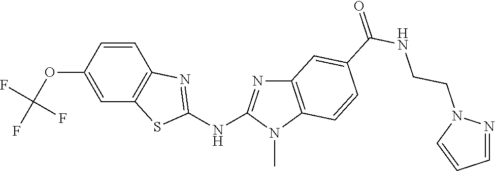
O(C1=CC2=C(C=C1)N=C(NC1=NC3=C(N1C)C=CC(C(NCCN1N=CC=C1)=O)=C3)S2)C(F)(F)F
